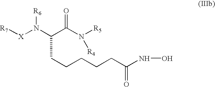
[R7][X]N(C(C(N([R5])[R4])=O)CCCCCC(=O)NO)[R6]
